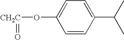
O([CH2C]=O)C1=CC=C(C(C)C)C=C1
